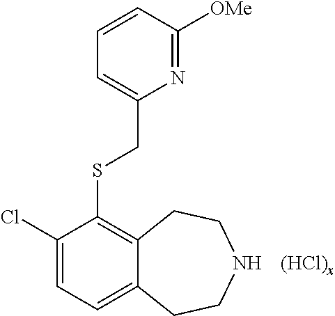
C1=CC([OMe])=NC(CSC2=C3C(=CC=C2Cl)CCNCC3)=C1
